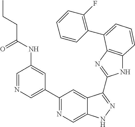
C1=NC=C(C2=NC=C3C(=C2)C(C2=NC4=C(N2)C=CC=C4C2=C(F)C=CC=C2)=NN3)C=C1NC(CCC)=O
